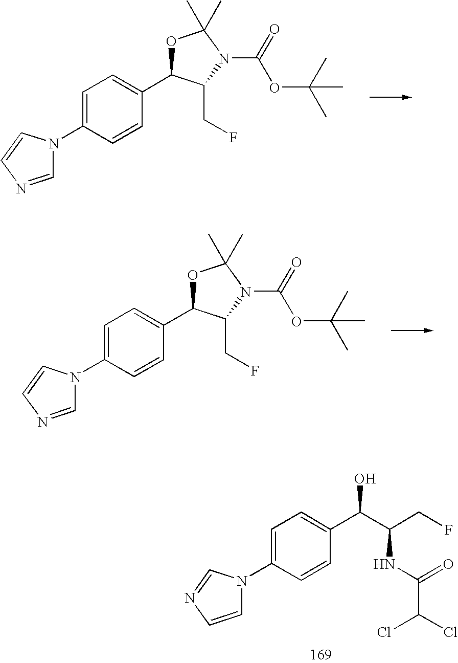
C1=C(N2C=NC=C2)C=CC(C2OC(C)(C)N(C(=O)OC(C)(C)C)C2CF)=C1.C1=C(N2C=NC=C2)C=CC(C2OC(C)(C)N(C(=O)OC(C)(C)C)C2CF)=C1.C1=C(N2C=CN=C2)C=CC(C(O)C(CF)NC(C(Cl)Cl)=O)=C1
